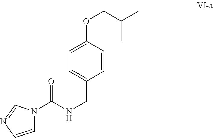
C1=CN=CN1C(NCC1=CC=C(OCC(C)C)C=C1)=O
